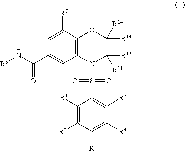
C12=C(C([R7])=CC(C(N[R6])=O)=C1)OC([R14])([R13])C([R11])([R12])N2S(=O)(=O)C1=C([R5])C([R4])=C([R3])C([R2])=C1[R1]
